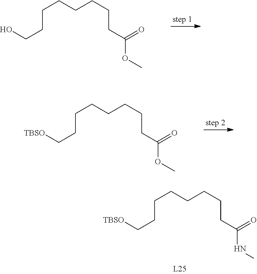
C(CCCCCC(OC)=O)CCO.C(CCCCCC(OC)=O)CC[TBSO].C(CCCCCC(NC)=O)CC[TBSO]
